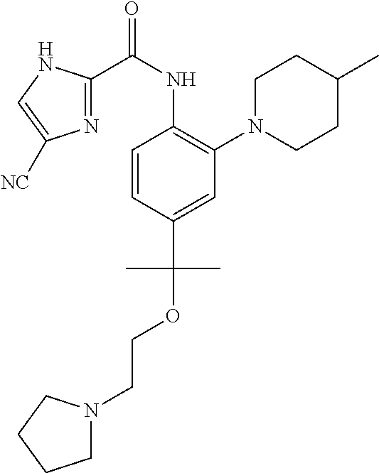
C1=CC(C(OCCN2CCCC2)(C)C)=CC(N2CCC(C)CC2)=C1NC(C1=NC([NC])=CN1)=O
